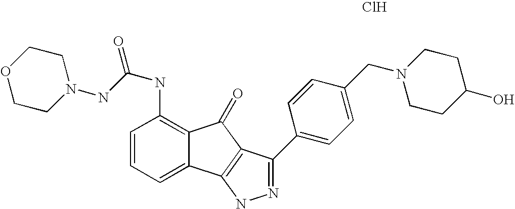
C1(NC(=O)NN2CCOCC2)=C2C(=CC=C1)C1=C(C2=O)C(C2=CC=C(CN3CCC(O)CC3)C=C2)=NN1.Cl
